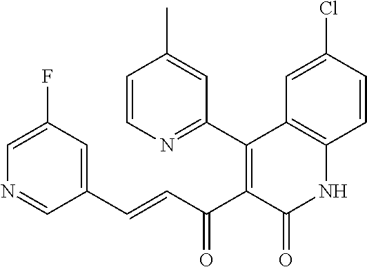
C1=C(F)C=C(C=CC(C2=C(C3=NC=CC(C)=C3)C3=C(NC2=O)C=CC(Cl)=C3)=O)C=N1
